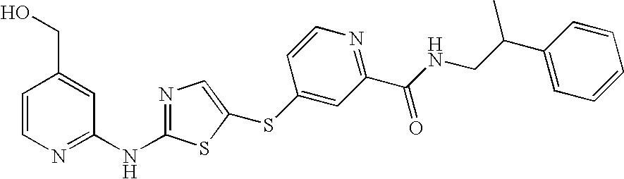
C1=CN=C(NC2=NC=C(SC3=CC(C(NCC(C4=CC=CC=C4)C)=O)=NC=C3)S2)C=C1CO
